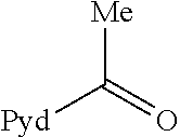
[Me]C(=O)[Pyd]
